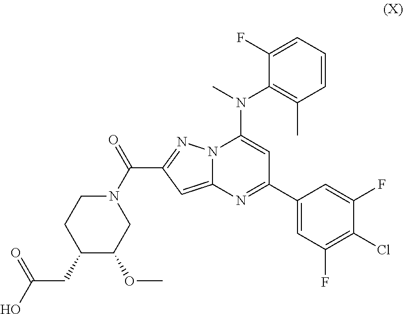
N12C(=CC(C(N3CC(OC)C(CC(O)=O)CC3)=O)=N1)N=C(C1=CC(F)=C(Cl)C(F)=C1)C=C2N(C)C1=C(C)C=CC=C1F
